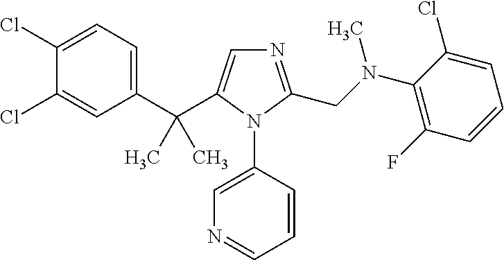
C1(C(C)(C)C2=CN=C(CN(C3=C(F)C=CC=C3Cl)C)N2C2=CN=CC=C2)=CC=C(Cl)C(Cl)=C1
